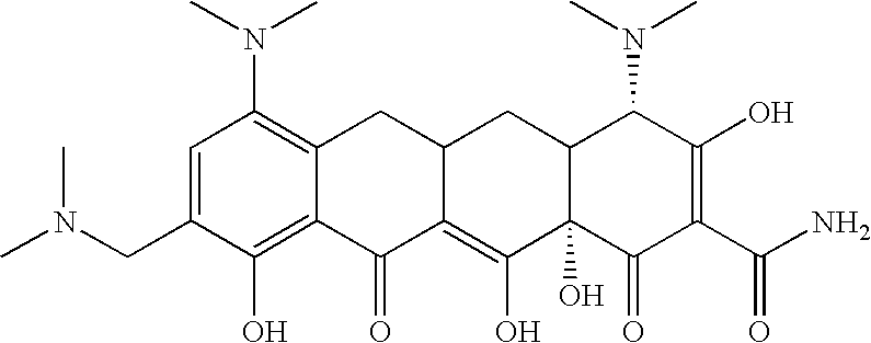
C1(CN(C)C)=CC(N(C)C)=C2C(=C1O)C(=O)C1=C(O)C3(O)C(CC1C2)C(N(C)C)C(O)=C(C(N)=O)C3=O
